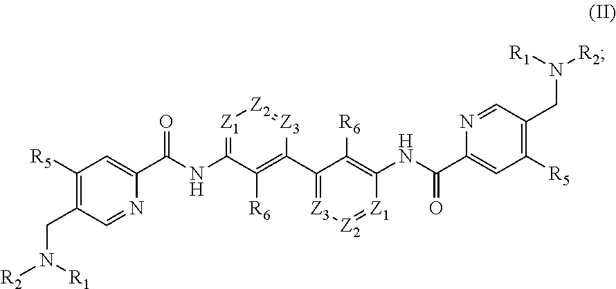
[Z1]1=C(NC(C2=CC([R5])=C(CN([R2])[R1])C=N2)=O)C([R6])=C(C2=[Z3][Z2]=[Z1]C(NC(C3=CC([R5])=C(CN([R2])[R1])C=N3)=O)=C2[R6])[Z3]=[Z2]1
